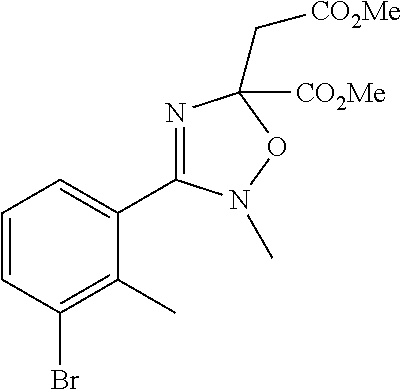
N1=C(C2=CC=CC(Br)=C2C)N(C)OC1(C[CO2Me])[CO2Me]
